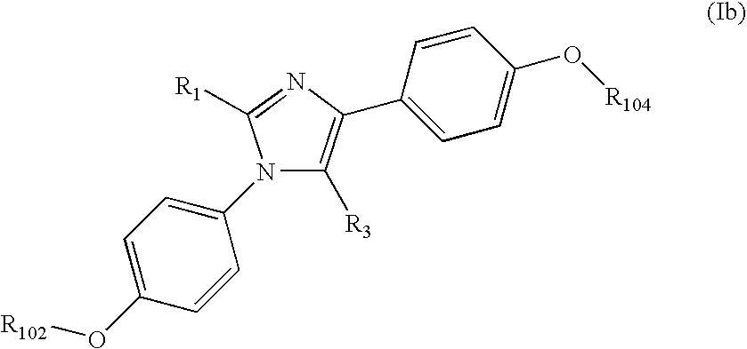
N1(C2=CC=C(O[R102])C=C2)C([R3])=C(C2=CC=C(O[R104])C=C2)N=C1[R1]
